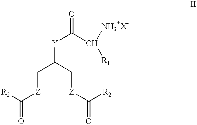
[R2]C([Z]CC(C[Z]C([R2])=O)[Y]C(=O)C([NH3+X-])[R1])=O
